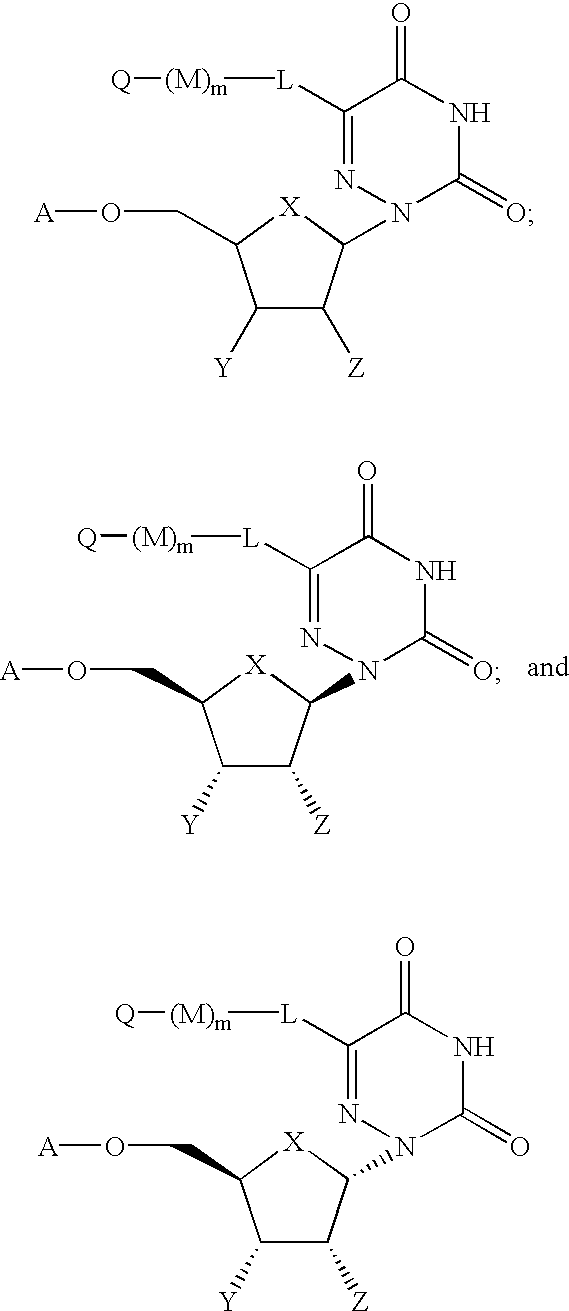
C1([Y])C([Z])C(N2N=C([L][(M)m][Q])C(=O)NC2=O)[X]C1CO[A].C1([Y])C([Z])C(N2N=C([L][(M)m][Q])C(=O)NC2=O)[X]C1CO[A].C1([Y])C([Z])C(N2N=C([L][(M)m][Q])C(=O)NC2=O)[X]C1CO[A]
